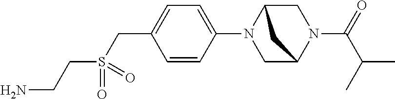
C1C2N(C3=CC=C(CS(CCN)(=O)=O)C=C3)CC(N1C(C(C)C)=O)C2
